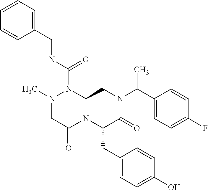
N1(C)CC(=O)N2C(N1C(NCC1=CC=CC=C1)=O)CN(C(C1=CC=C(F)C=C1)C)C(=O)C2CC1=CC=C(O)C=C1
